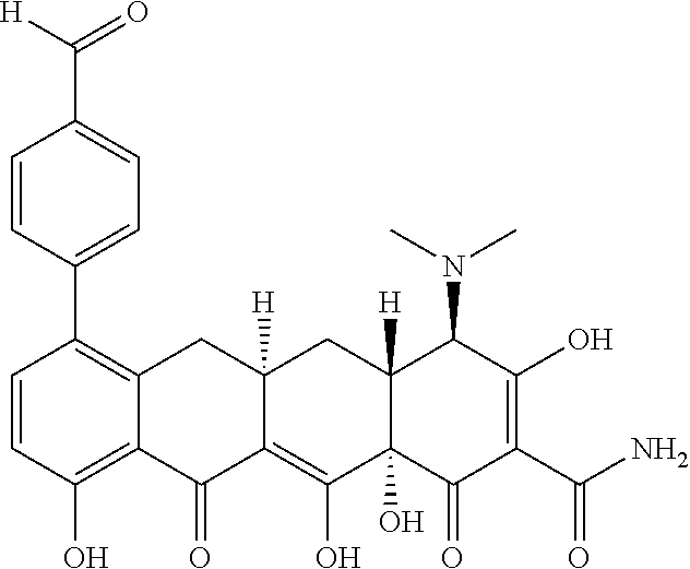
C1=CC(O)=C2C(=C1C1=CC=C(C(=O)[H])C=C1)CC1([H])C(=C(O)C3(O)C([H])(C1)C(N(C)C)C(O)=C(C(N)=O)C3=O)C2=O
